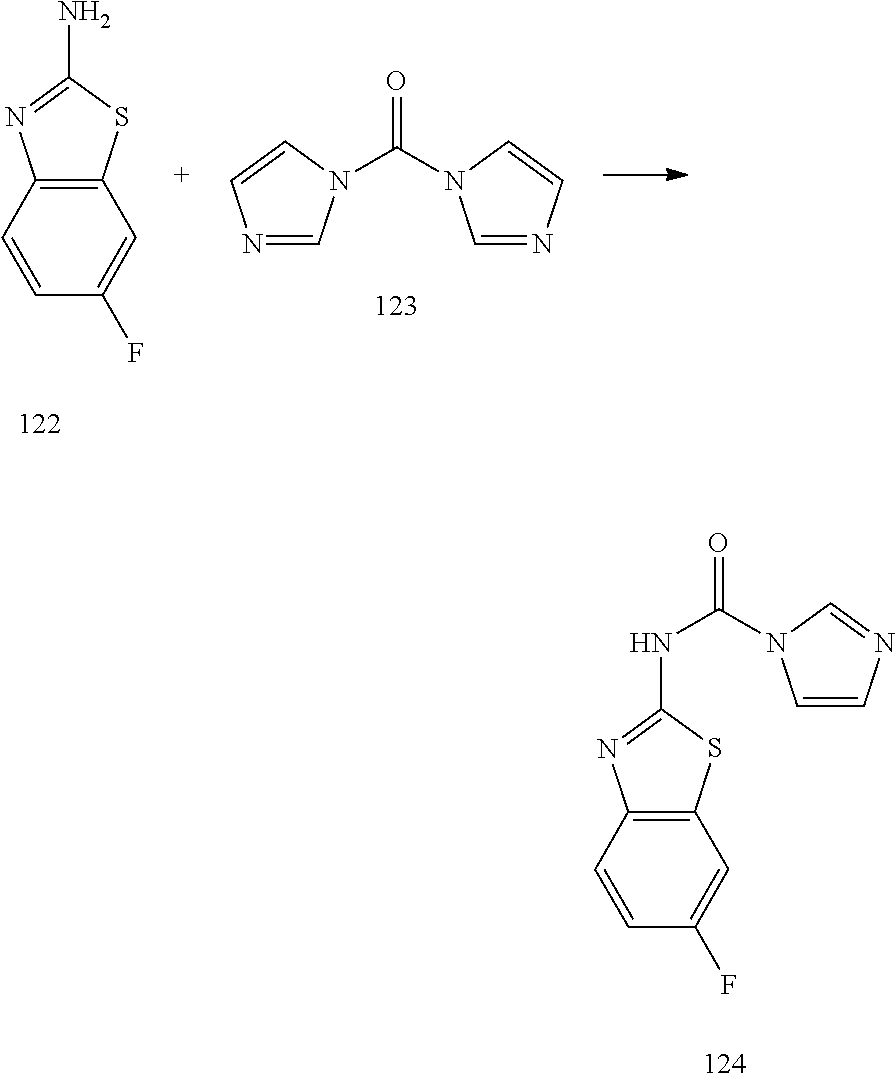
C1=CC2=C(C=C1F)SC(NC(N1C=CN=C1)=O)=N2.C1=CC2=C(C=C1F)SC(N)=N2.N1=CN(C(N2C=NC=C2)=O)C=C1
